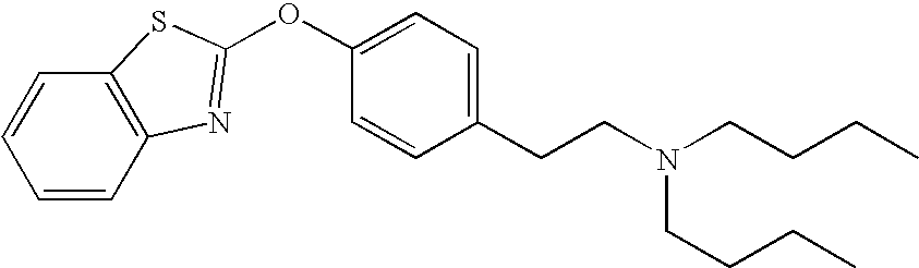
C12=C(C=CC=C1)N=C(OC1=CC=C(CCN(CCCC)CCCC)C=C1)S2
